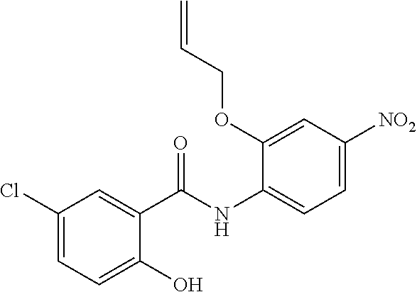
C1(Cl)=CC=C(O)C(C(NC2=CC=C([NO2])C=C2OCC=C)=O)=C1
